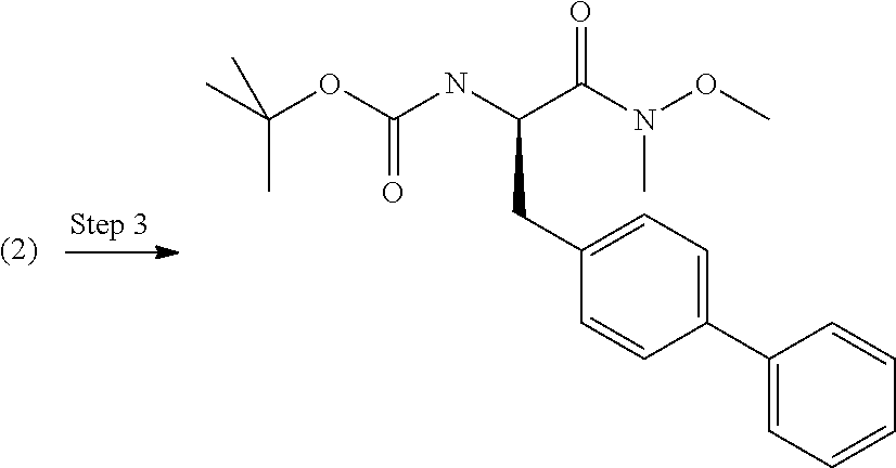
C1(CC(NC(OC(C)(C)C)=O)C(N(OC)C)=O)=CC=C(C2=CC=CC=C2)C=C1
